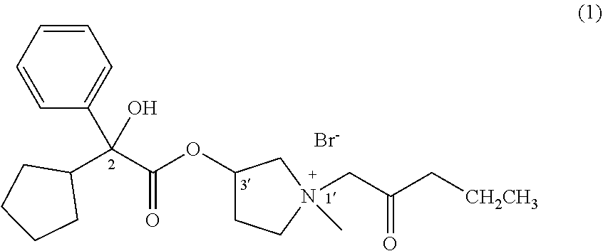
C1=CC=CC(C(O)(C(OC2CCN(CC(C[CH2CH3])=O)(C)C2)=O)C2CCCC2)=C1.[Br-]
